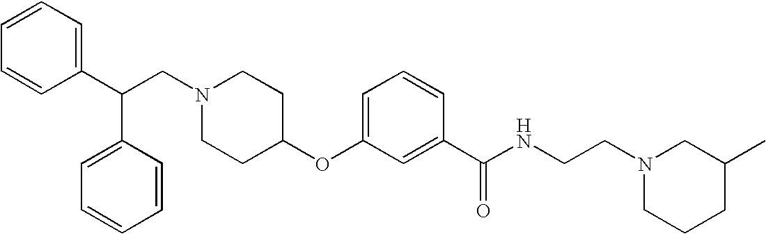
N1(CC(C2=CC=CC=C2)C2=CC=CC=C2)CCC(OC2=CC=CC(C(NCCN3CCCC(C)C3)=O)=C2)CC1
